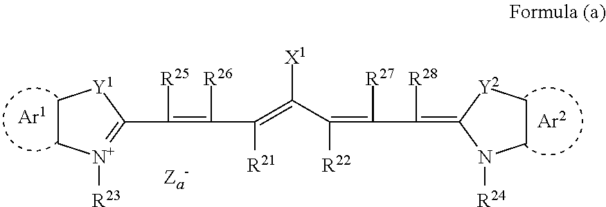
C1C[N+]([R23])=C(C([R25])=C([R26])C([R21])=C(C(=C([R27])C([R28])=C2N([R24])CC[Y2]2)[R22])[X1])[Y1]1
